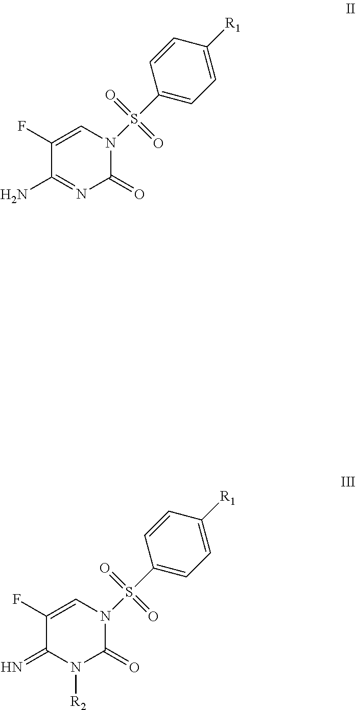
C1(F)=CN(S(C2=CC=C([R1])C=C2)(=O)=O)C(=O)N=C1N.C1(F)=CN(S(C2=CC=C([R1])C=C2)(=O)=O)C(=O)N([R2])C1=N
